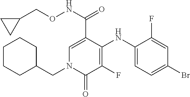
C1=C(C(NOCC2CC2)=O)C(NC2=CC=C(Br)C=C2F)=C(F)C(=O)N1CC1CCCCC1
